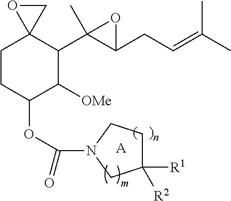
[A].C1CC(OC(=O)N2CCC([R1])([R2])C2)C([OMe])C(C2(C)C(CC=C(C)C)O2)C12CO2
